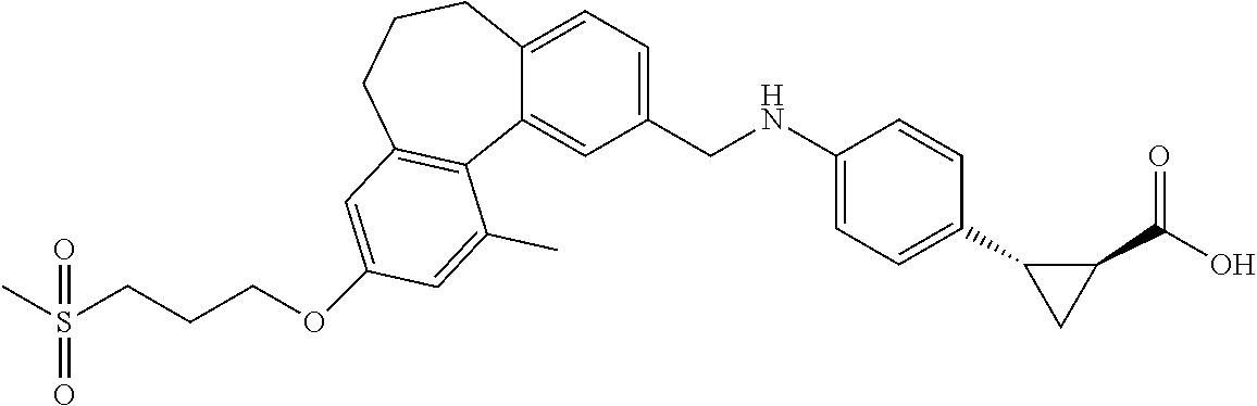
CS(CCCOC1=CC2=C(C3=CC(CNC4=CC=C(C5CC5C(=O)O)C=C4)=CC=C3CCC2)C(C)=C1)(=O)=O
